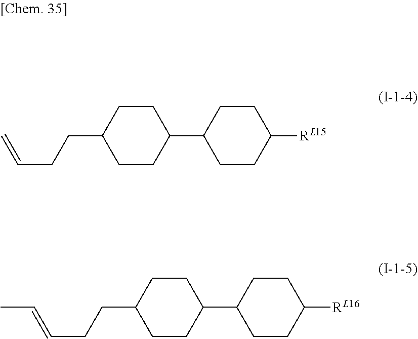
C1CC([RL15])CCC1C1CCC(CCC=C)CC1.C1CC([RL16])CCC1C1CCC(CCC=CC)CC1
